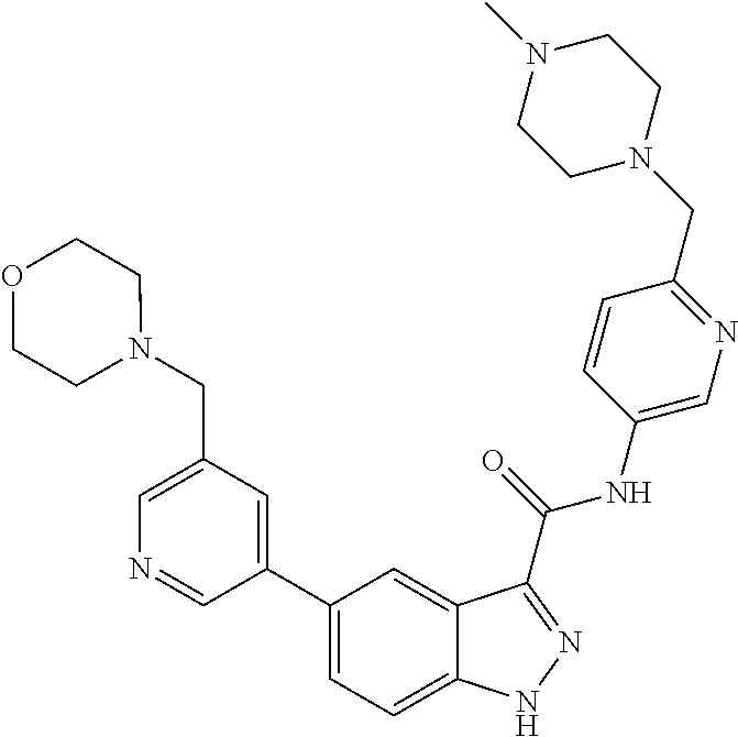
C1(CN2CCOCC2)=CN=CC(C2=CC=C3C(=C2)C(C(NC2=CN=C(CN4CCN(C)CC4)C=C2)=O)=NN3)=C1
